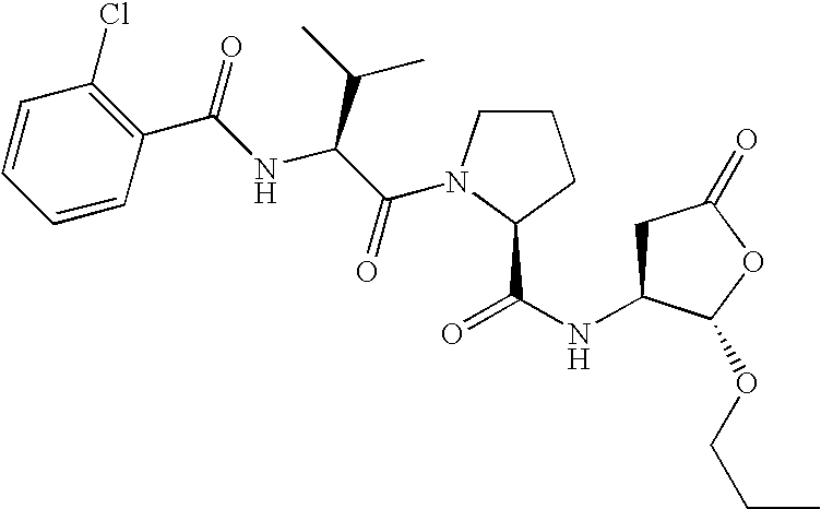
C1C(NC(=O)C2N(C(C(NC(C3=C(Cl)C=CC=C3)=O)C(C)C)=O)CCC2)C(OCCC)OC1=O
